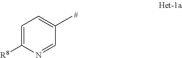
C1=C([R8])N=CC(C)=C1
